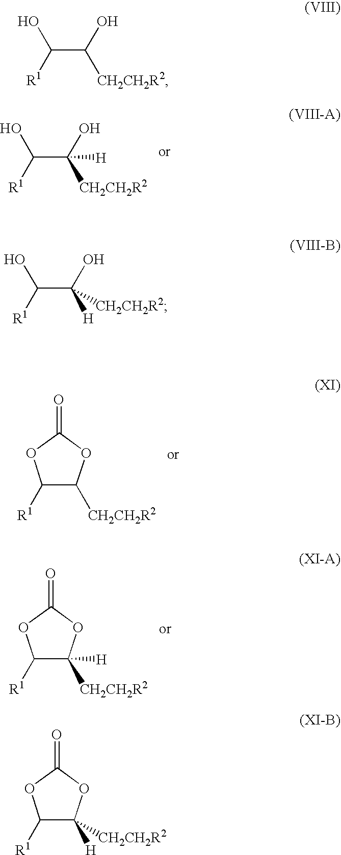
C(C(O)([CH2CH2R2])[H])([R1])O.C1([R1])C([CH2CH2R2])OC(=O)O1.C1([R1])C([CH2CH2R2])([H])OC(=O)O1.C(C(O)[CH2CH2R2])([R1])O.C(C(O)([CH2CH2R2])[H])([R1])O.C1([R1])C([CH2CH2R2])([H])OC(=O)O1
